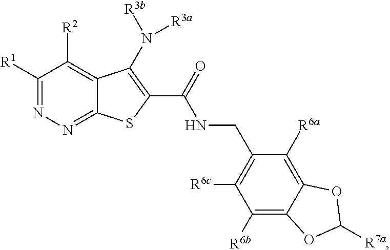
C1([R1])=NN=C2C(=C1[R2])C(N([R3b])[R3a])=C(C(NCC1=C([R6c])C([R6b])=C3C(=C1[R6a])OC([R7a])O3)=O)S2
